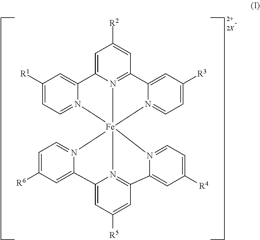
C1=C2N3=C(C=C1[R2])C1=CC([R3])=CC=N1[Fe]314(N3=CC=C([R1])C=C23)N2=CC=C([R6])C=C2C2=CC([R5])=CC(=N12)C1=CC([R4])=CC=N41
